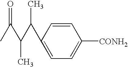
C1=CC(C(C(C(C)=O)C)C)=CC=C1[CONH2]
